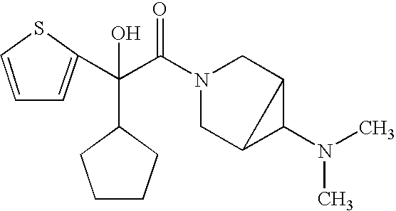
C1(C(C(N2CC3C(N(C)C)C3C2)=O)(C2CCCC2)O)=CC=CS1
